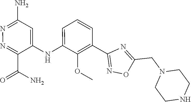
C1=CC=C(NC2=CC(N)=NN=C2C(N)=O)C(OC)=C1C1=NOC(CN2CCNCC2)=N1
